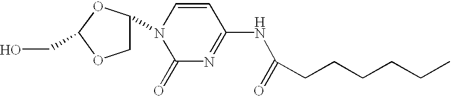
C1C(N2C(=O)N=C(NC(=O)CCCCCC)C=C2)OC(CO)O1.[H]
